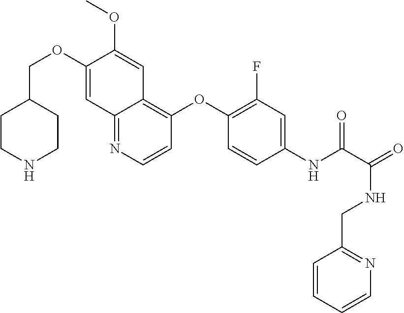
C1(COC2=CC3=NC=CC(OC4=C(F)C=C(NC(=O)C(NCC5=NC=CC=C5)=O)C=C4)=C3C=C2OC)CCNCC1
